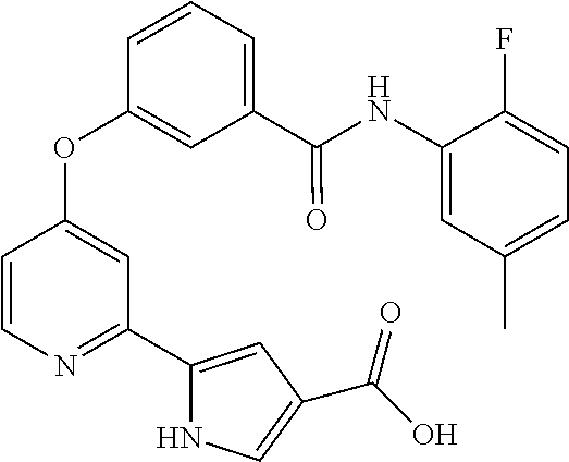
C1(C(NC2=CC(C)=CC=C2F)=O)=CC=CC(OC2=CC(C3=CC(C(O)=O)=CN3)=NC=C2)=C1
